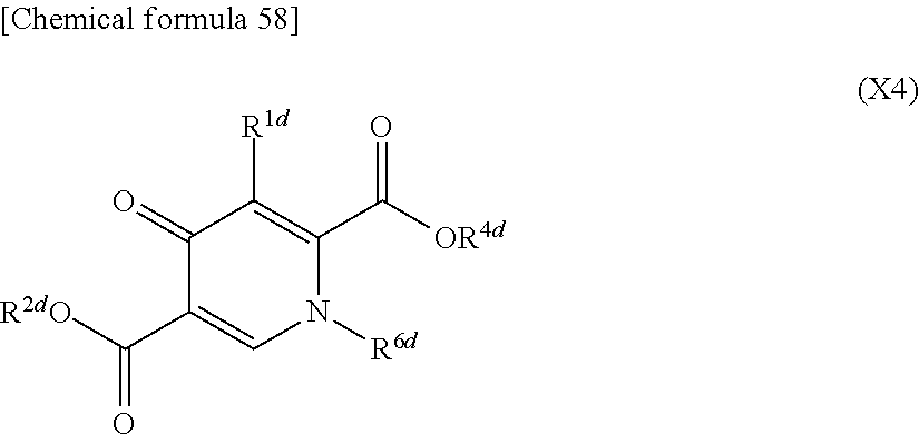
C1(=O)C(C(=O)[R2dO])=CN([R6d])C(C(=O)[OR4d])=C1[R1d]
